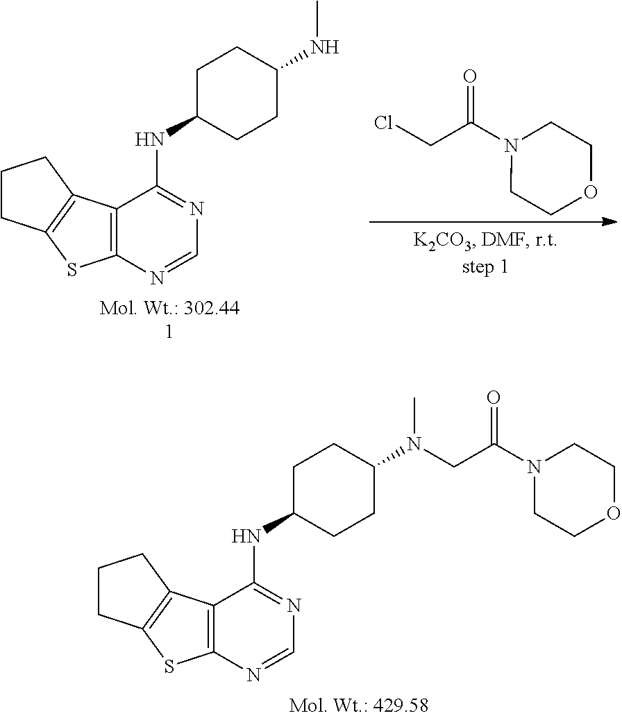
C12=C(N=CN=C1NC1CCC(N(C)CC(N3CCOCC3)=O)CC1)SC1=C2CCC1.C12=C(N=CN=C1NC1CCC(NC)CC1)SC1=C2CCC1.O=C(N1CCOCC1)CCl
